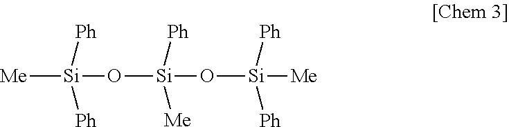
[Me][Si](O[Si](O[Si]([Ph])([Ph])[Me])([Ph])[Me])([Ph])[Ph]
